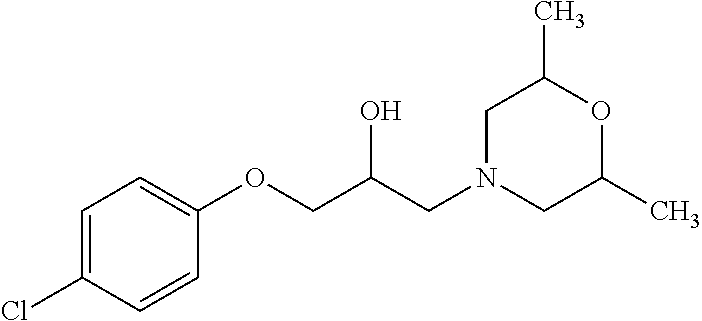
C1(Cl)=CC=C(OCC(CN2CC(C)OC(C)C2)O)C=C1
